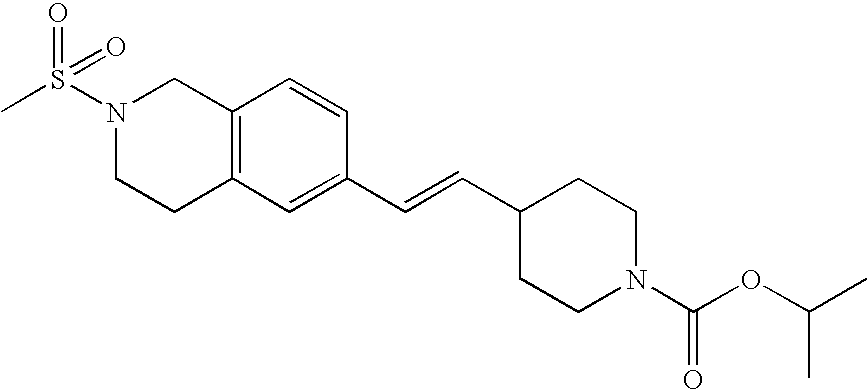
C12=C(C=C(C=CC3CCN(C(OC(C)C)=O)CC3)C=C1)CCN(S(C)(=O)=O)C2
